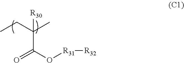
C(C(C)(CC)[R30])(=O)O[R31][R32]
